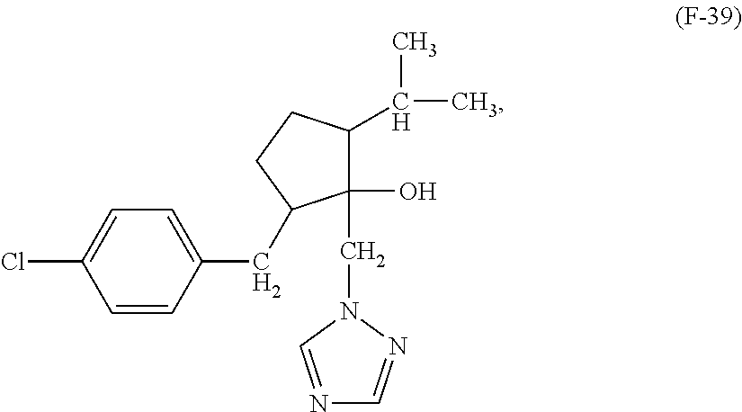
C(C1=CC=C(Cl)C=C1)C1C(CN2C=NC=N2)(O)C(C(C)C)CC1
